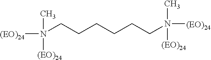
N(CCCCCCN([(EO)24])(C)[(EO)24])([(EO)24])([(EO)24])C
